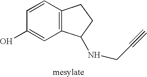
C1=C(O)C=CC2=C1C(NCC#C)CC2
